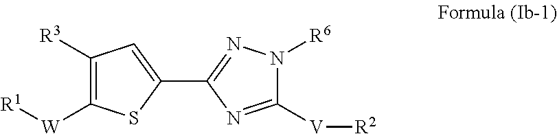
C1([R3])=C([W][R1])SC(C2=NN([R6])C([V][R2])=N2)=C1
